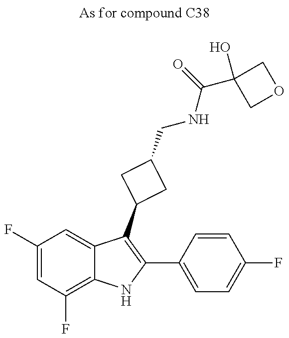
C1(F)=CC(F)=C2C(=C1)C(C1CC(CNC(C3(O)COC3)=O)C1)=C(C1=CC=C(F)C=C1)N2
